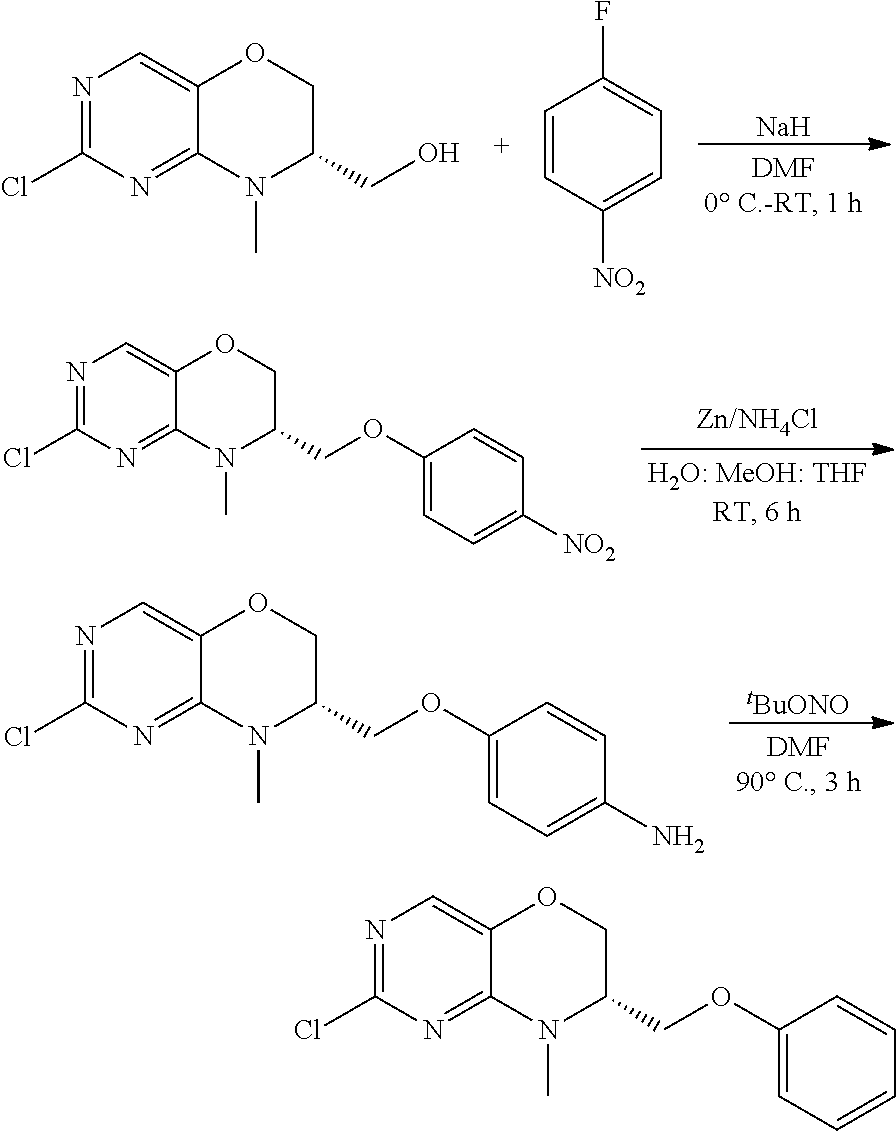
[Na].N1=C(Cl)N=C2C(=C1)OCC(CO)N2C.C1=CC([NO2])=CC=C1F.N1=C(Cl)N=C2C(=C1)OCC(COC1=CC=C([NO2])C=C1)N2C.[tBuONO].N1=C(Cl)N=C2C(=C1)OCC(COC1=CC=C(N)C=C1)N2C.N1=C(Cl)N=C2C(=C1)OCC(COC1=CC=CC=C1)N2C
